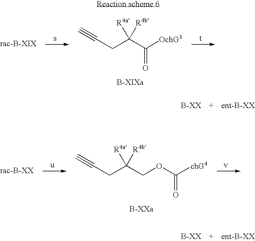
C(=O)([OchG3])C([R4a])(CC#C)[R4b].C(C([R4a])(CC#C)[R4b])OC(=O)[chG4].[v]
